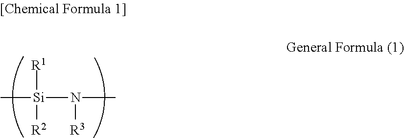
C[Si](N([R3])C)([R1])[R2]
